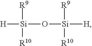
[H][Si]([R9])([R10])O[Si]([H])([R9])[R10]
